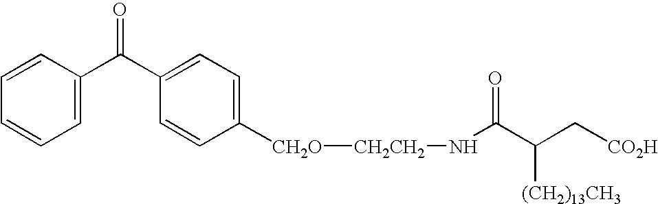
C1=C(C(C2=CC=C([CH2O][CH2CH2]NC(C(C[CO2H])[(CH2)13CH3])=O)C=C2)=O)C=CC=C1
